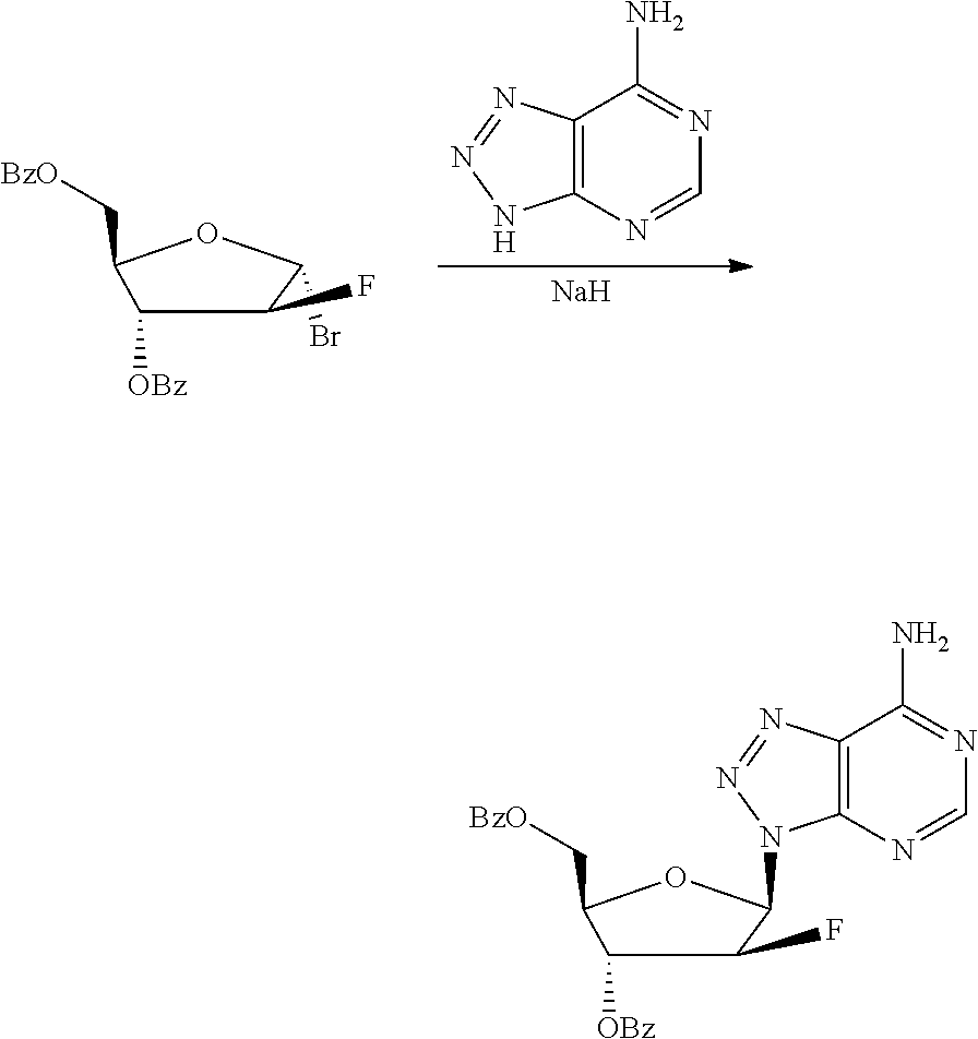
C1([OBz])C(C[BzO])OC(Br)C1F.C12=C(N=CN=C1N)NN=N2.[Na].C1([OBz])C(C[BzO])OC(N2C3=C(C(N)=NC=N3)N=N2)C1F
